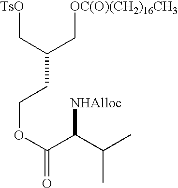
[TsO]CC(CCOC(=O)C(C(C)C)[NHAlloc])C[OC(O)(CH2)16CH3]
